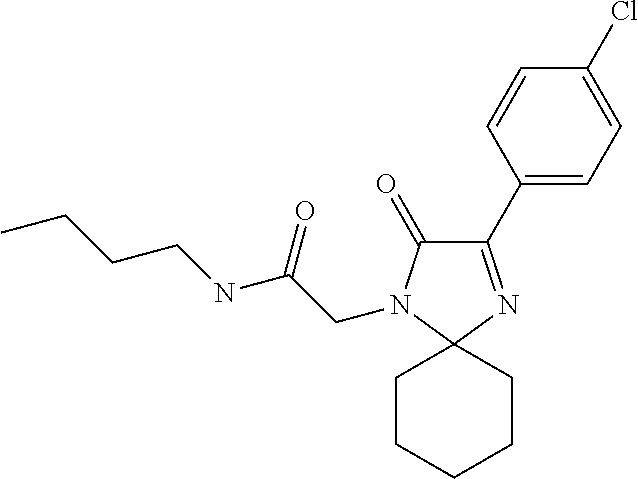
C1(C2=CC=C(Cl)C=C2)=NC2(N(CC(NCCCC)=O)C1=O)CCCCC2
